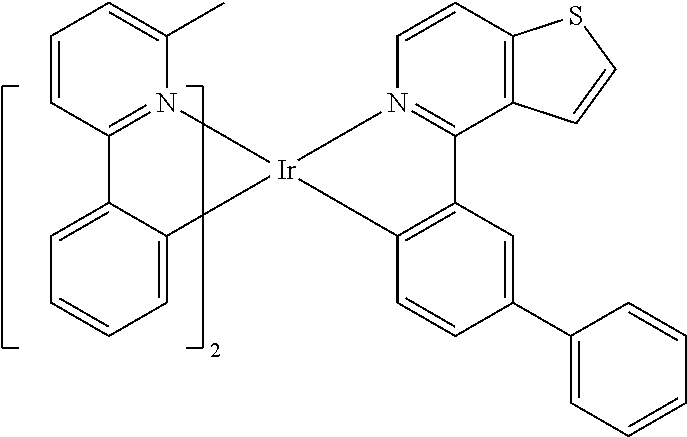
C1=C2C(=CC=C1)C[Ir]1(CN3=C2C=CC=C3C)CN2=C(C3=C(C=C2)SC=C3)C2=C(C=CC(C3=CC=CC=C3)=C2)C1
